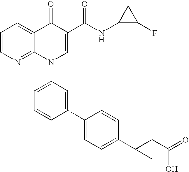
C1=CN=C2C(=C1)C(=O)C(C(NC1C(F)C1)=O)=CN2C1=CC=CC(C2=CC=C(C3C(C(=O)O)C3)C=C2)=C1
